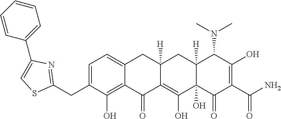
C1=C(CC2=NC(C3=CC=CC=C3)=CS2)C(O)=C2C(=C1)CC1([H])C(=C(O)C3(O)C([H])(C1)C(N(C)C)C(O)=C(C(N)=O)C3=O)C2=O
